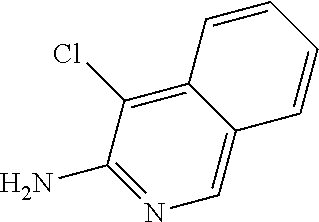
NC1=NC=C2C(=C1Cl)C=CC=C2
